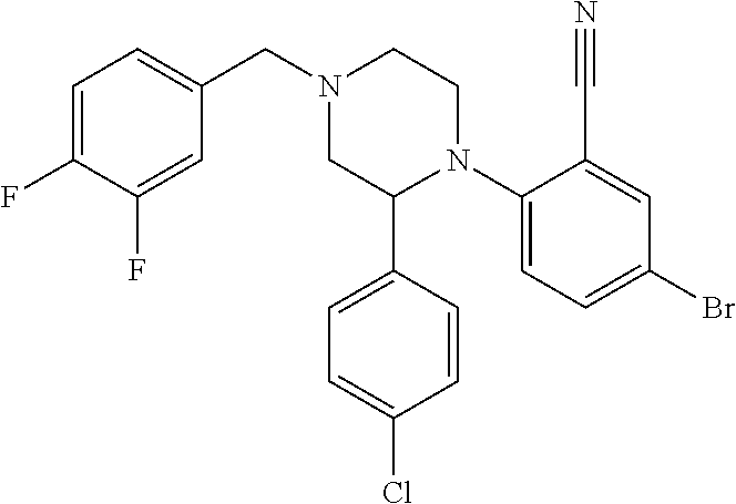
C1(N2CCN(CC3=CC=C(F)C(F)=C3)CC2C2=CC=C(Cl)C=C2)=CC=C(Br)C=C1C#N
